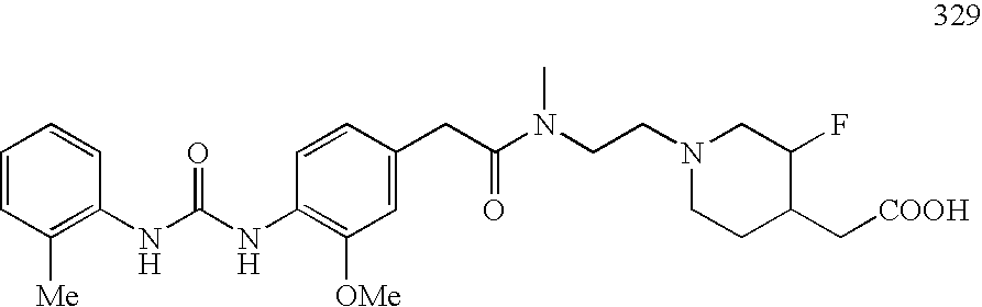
C(N1CCC(C[COOH])C(F)C1)CN(C(CC1=CC([OMe])=C(NC(=O)NC2=C([Me])C=CC=C2)C=C1)=O)C
